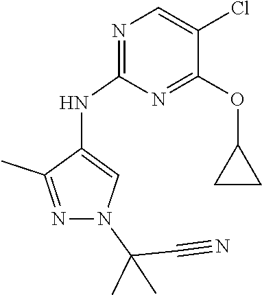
N1=C(NC2=CN(C(C)(C)C#N)N=C2C)N=C(OC2CC2)C(Cl)=C1
